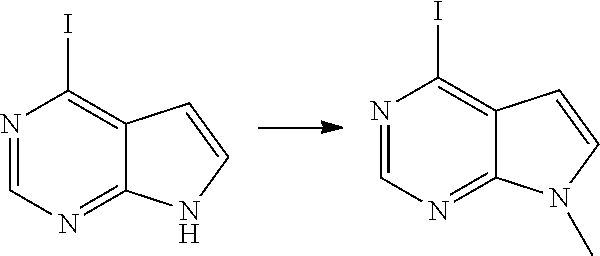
N1=CN=C2C(=C1I)C=CN2.N1=CN=C2C(=C1I)C=CN2C
